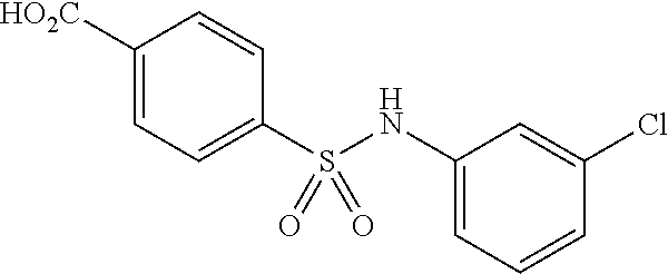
C1=CC(Cl)=CC(NS(C2=CC=C([HO2C])C=C2)(=O)=O)=C1
